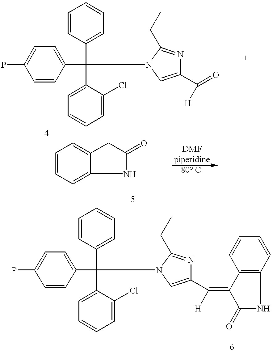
C1=CC(C(C2=CC=C(P)C=C2)(C2=CC=CC=C2Cl)N2C(CC)=NC(C(=O)[H])=C2)=CC=C1.C1=CC=C2C(=C1)CC(=O)N2.C1=CC(C(C2=CC=C(P)C=C2)(C2=CC=CC=C2Cl)N2C(CC)=NC(C(=C3C(=O)NC4=C3C=CC=C4)[H])=C2)=CC=C1
